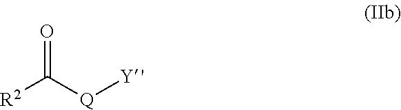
[R2]C([Q][Y])=O
